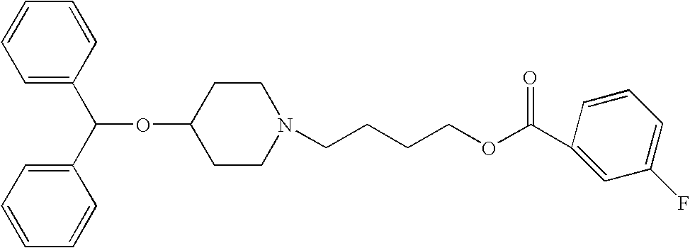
C1=CC=CC=C1C(C1=CC=CC=C1)OC1CCN(CCCCOC(C2=CC(F)=CC=C2)=O)CC1
